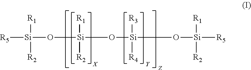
[R5][Si](O[Si](O[Si](O[Si]([R5])([R1])[R2])([R3])[R4])([R1])[R2])([R1])[R2]
